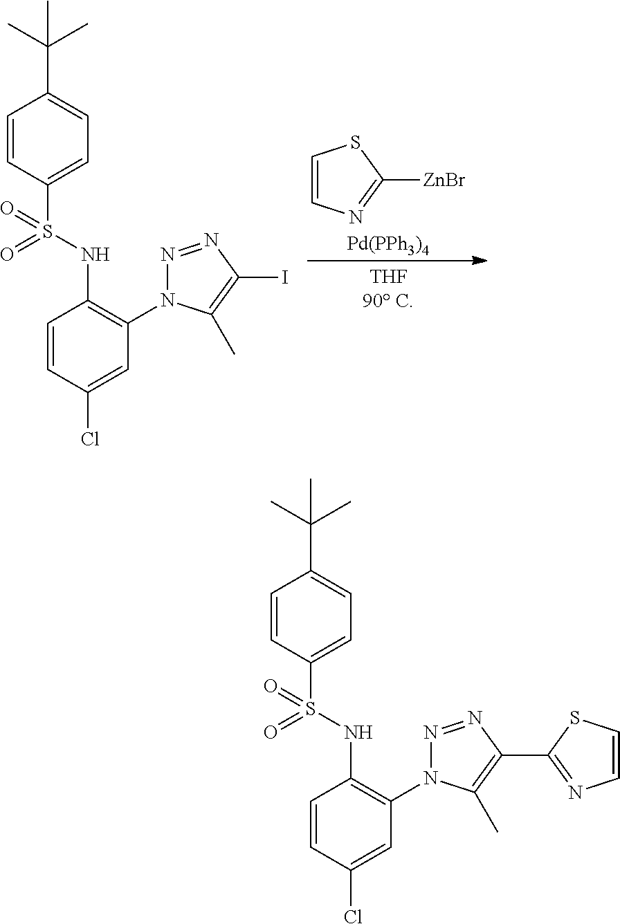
[Pd(PPh3)4].C1=CN=C([ZnBr])S1.[THF90 C].C1=CC(S(=O)(NC2=C(N3N=NC(I)=C3C)C=C(Cl)C=C2)=O)=CC=C1C(C)(C)C.C1=CC(S(=O)(NC2=C(N3N=NC(C4=NC=CS4)=C3C)C=C(Cl)C=C2)=O)=CC=C1C(C)(C)C
